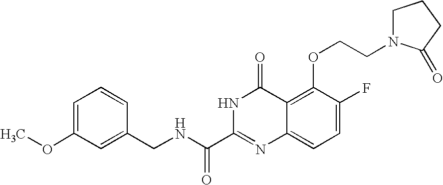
C1(CNC(C2=NC3=CC=C(F)C(OCCN4CCCC4=O)=C3C(=O)N2)=O)=CC(OC)=CC=C1
